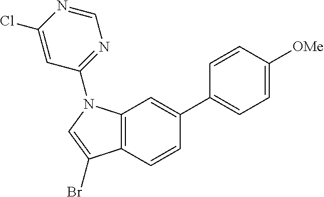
C12=C(C=CC(C3=CC=C([OMe])C=C3)=C1)C(Br)=CN2C1=NC=NC(Cl)=C1
